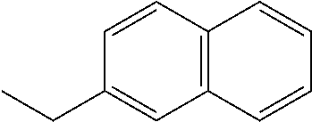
C1=CC(CC)=CC2=C1C=CC=C2
